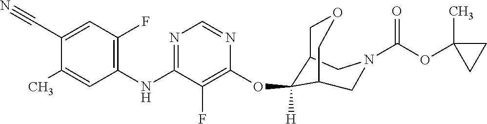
C1(NC2=NC=NC(OC3([H])C4COCC3CN(C(OC3(C)CC3)=O)C4)=C2F)=C(F)C=C(C#N)C(C)=C1
